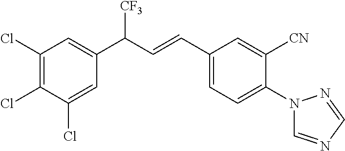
C1(Cl)=C(Cl)C(Cl)=CC(C([CF3])C=CC2=CC=C(N3C=NC=N3)C([CN])=C2)=C1
